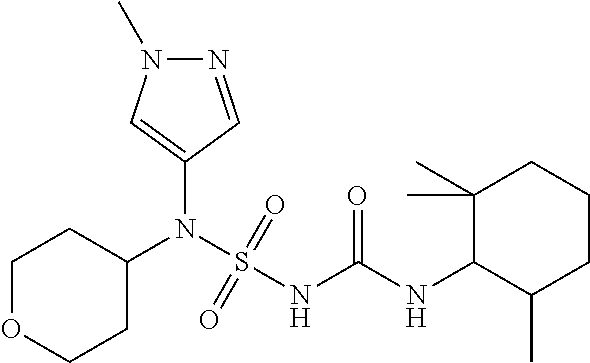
C1(N(S(NC(NC2C(C)CCCC2(C)C)=O)(=O)=O)C2CCOCC2)=CN(C)N=C1
